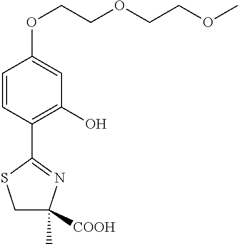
C1=CC(C2=NC(C)([COOH])CS2)=C(O)C=C1OCCOCCOC
